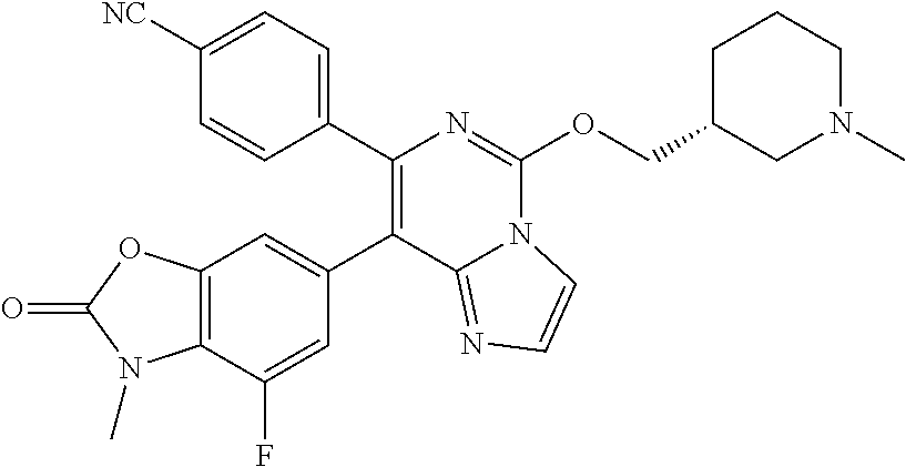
C12=C(C(F)=CC(C3=C(C4=CC=C([NC])C=C4)N=C(OCC4CN(C)CCC4)N4C3=NC=C4)=C1)N(C)C(=O)O2
